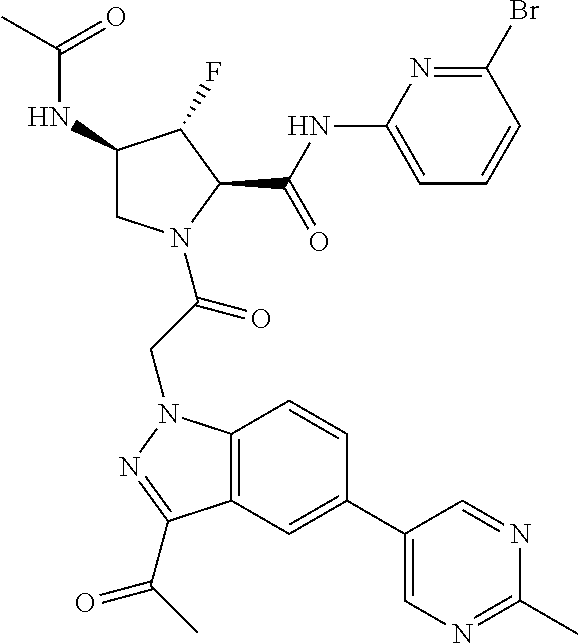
C1(NC(C2C(F)C(NC(C)=O)CN2C(CN2C3=C(C(C(C)=O)=N2)C=C(C2=CN=C(C)N=C2)C=C3)=O)=O)=CC=CC(Br)=N1
